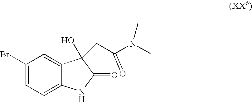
C1=C2C(=CC(Br)=C1)C(CC(N(C)C)=O)(O)C(=O)N2
